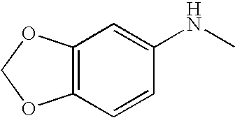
C12=C(C=CC(NC)=C1)OCO2
